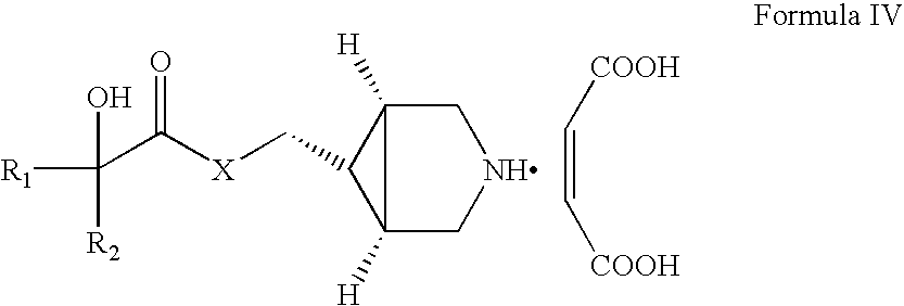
C12([H])CNCC1([H])C2C[X]C(C([R1])(O)[R2])=O.C(=C[COOH])[COOH]
